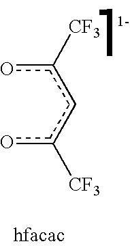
oc(cc(o)[CF3])[CF3]
